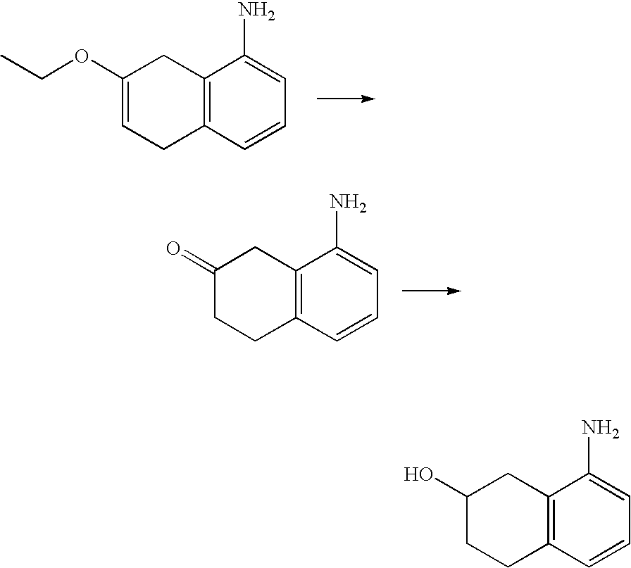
C1(=O)CCC2=C(C1)C(N)=CC=C2.C1(OCC)=CCC2=C(C1)C(N)=CC=C2.C1(O)CCC2=C(C1)C(N)=CC=C2
